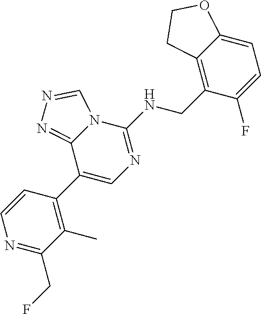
C1(C2=C(C)C(CF)=NC=C2)=CN=C(NCC2=C3C(=CC=C2F)OCC3)N2C1=NN=C2
